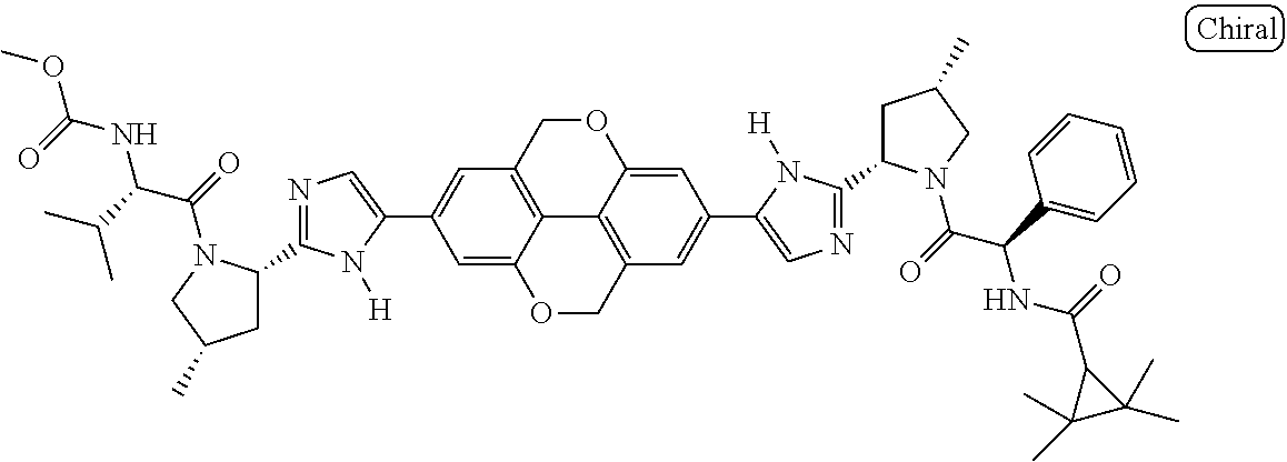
C1=C(C2=CC3=C4C5=C(C=C(C6=CN=C(C7CC(C)CN7C(C(C7=CC=CC=C7)NC(=O)C7C(C)(C)C7(C)C)=O)N6[H])C=C5OC3)COC4=C2)N([H])C(C2CC(C)CN2C(=O)C(C(C)C)NC(=O)OC)=N1
